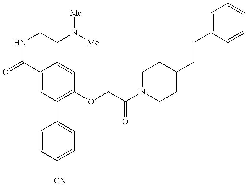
C1=CC([CN])=CC=C1C1=C(OCC(N2CCC(CCC3=CC=CC=C3)CC2)=O)C=CC(C(=O)NCCN([Me])[Me])=C1
